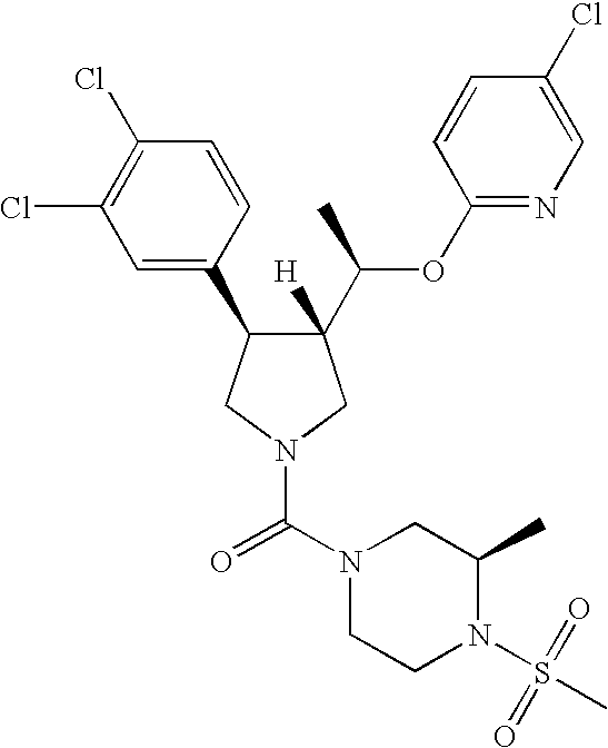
C1(C(C)OC2=NC=C(Cl)C=C2)([H])C(C2=CC(Cl)=C(Cl)C=C2)CN(C(N2CCN(S(=O)(C)=O)C(C)C2)=O)C1
